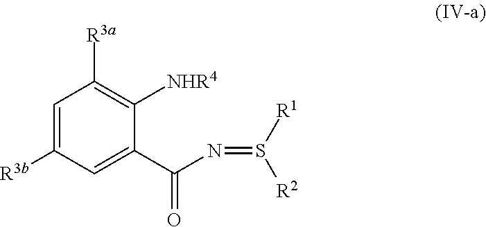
C1=C(C(N=S([R1])[R2])=O)C([NHR4])=C([R3a])C=C1[R3b]
